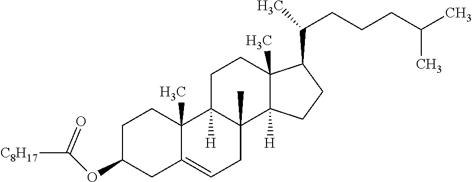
C1C(OC([C8H17])=O)CC2=CCC3(C)C([H])(C2(C)C1)CCC1(C)C3([H])CCC1C(CCCC(C)C)C
